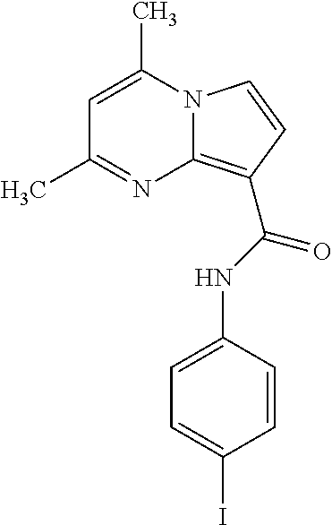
IC1=CC=C(NC(=O)C2=C3N(C=C2)C(C)=CC(C)=N3)C=C1
